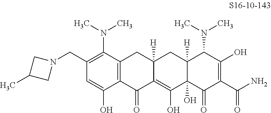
C1(CN2CC(C)C2)=C(N(C)C)C2=C(C(O)=C1)C(=O)C1=C(O)C3(O)C([H])(CC1([H])C2)C(N(C)C)C(O)=C(C(N)=O)C3=O
